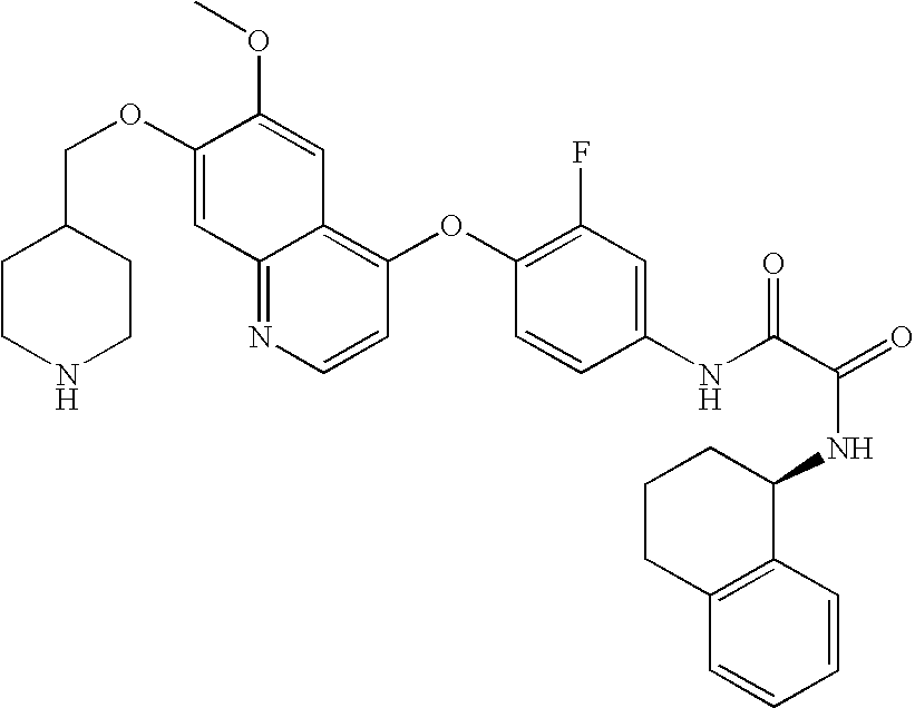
C12=NC=CC(OC3=C(F)C=C(NC(C(=O)NC4CCCC5=C4C=CC=C5)=O)C=C3)=C1C=C(OC)C(OCC1CCNCC1)=C2
